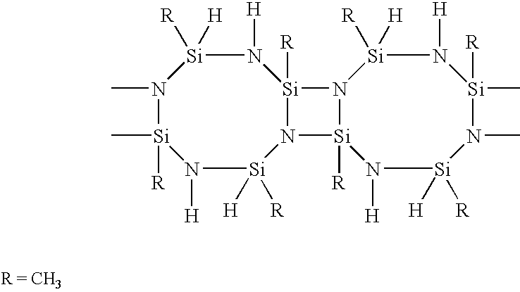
N1([H])[Si]([H])([R])N2[Si]([R])(N([H])[Si]([H])([R])N(C)[Si]1([R])C)N1[Si]2([R])N([H])[Si]([H])([R])N(C)[Si](C)([R])N([H])[Si]1([R])[H]
